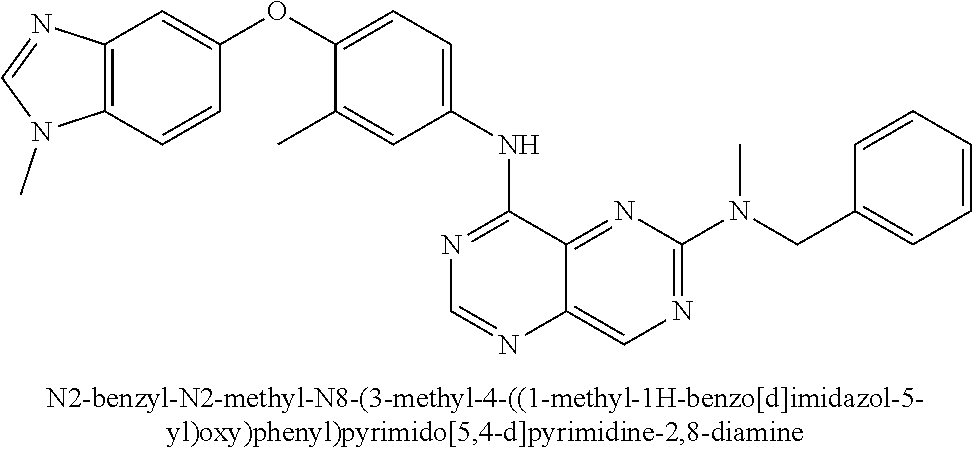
C1(OC2=CC=C(NC3=NC=NC4=CN=C(N(CC5=CC=CC=C5)C)N=C34)C=C2C)=CC2=C(C=C1)N(C)C=N2
